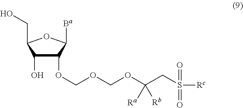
C(OCOC(CS([Rc])(=O)=O)([Ra])[Rb])OC1C(O)C(CO)OC1[Ba]
